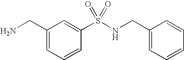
C1(CN)=CC=CC(S(NCC2=CC=CC=C2)(=O)=O)=C1
